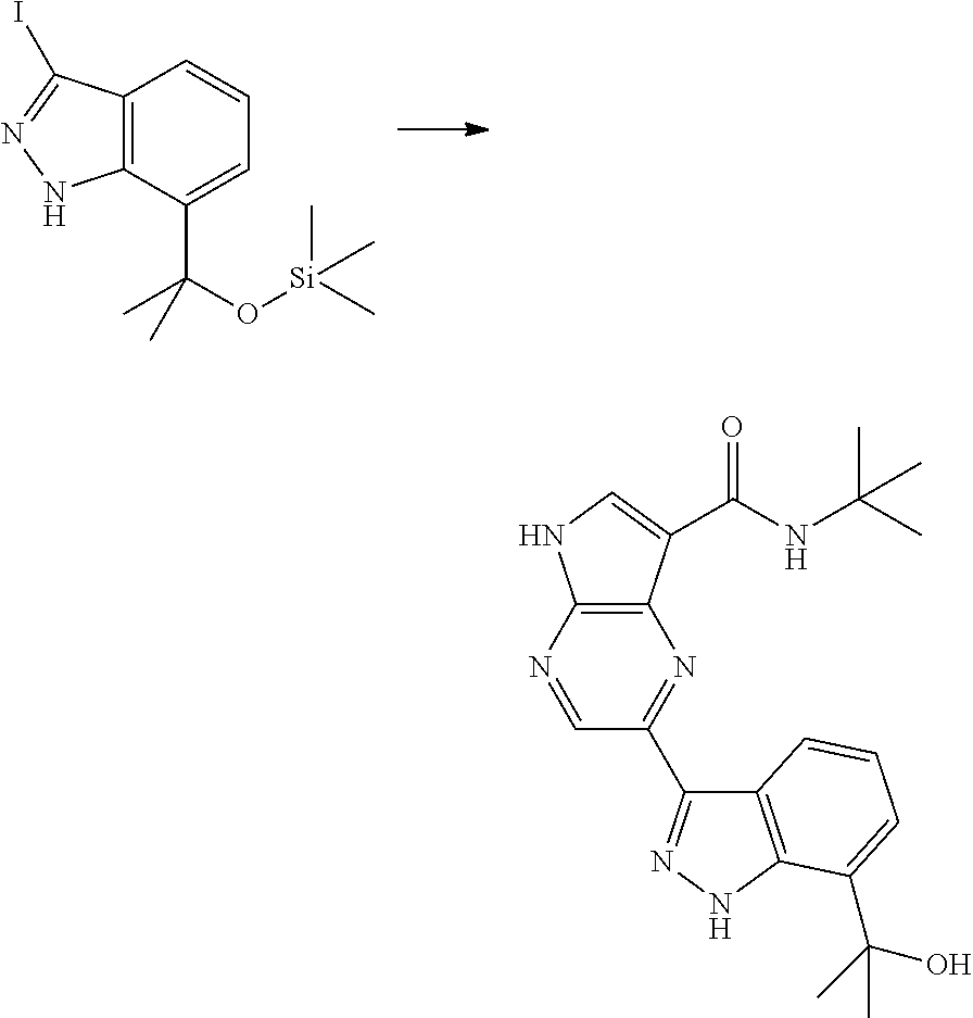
C12=C(C(C(O[Si](C)(C)C)(C)C)=CC=C1)NN=C2I.C12=C(N=CC(C3=NNC4=C3C=CC=C4C(O)(C)C)=N1)NC=C2C(NC(C)(C)C)=O
